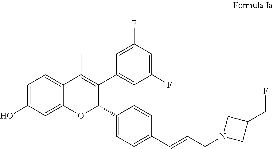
C1(CF)CN(CC=CC2=CC=C(C3C(C4=CC(F)=CC(F)=C4)=C(C)C4=CC=C(O)C=C4O3)C=C2)C1
